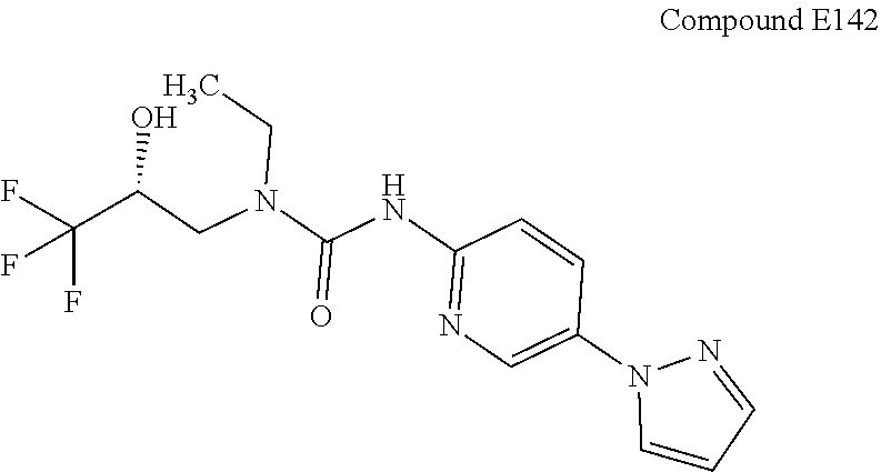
C1(NC(N(CC(C(F)(F)F)O)CC)=O)=NC=C(N2C=CC=N2)C=C1
